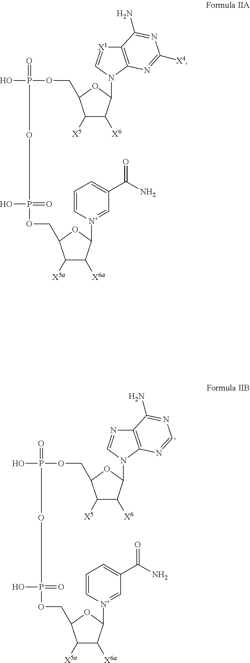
OP(OCC1C([X5])C([X6])C(N2C3=C(N=C2)C(N)=NC=N3)O1)(=O)OP(OCC1C([X5a])C([X6a])C([N+]2=CC(C(=O)N)=CC=C2)O1)(O)=O.OP(OCC1C([X5])C([X6])C(N2C3=C([X1]=C2)C(N)=NC([X4])=N3)O1)(=O)OP(OCC1C([X5a])C([X6a])C([N+]2=CC(C(=O)N)=CC=C2)O1)(O)=O
